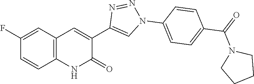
C12=C(C=C(F)C=C1)C=C(C1=CN(C3=CC=C(C(=O)N4CCCC4)C=C3)N=N1)C(=O)N2
